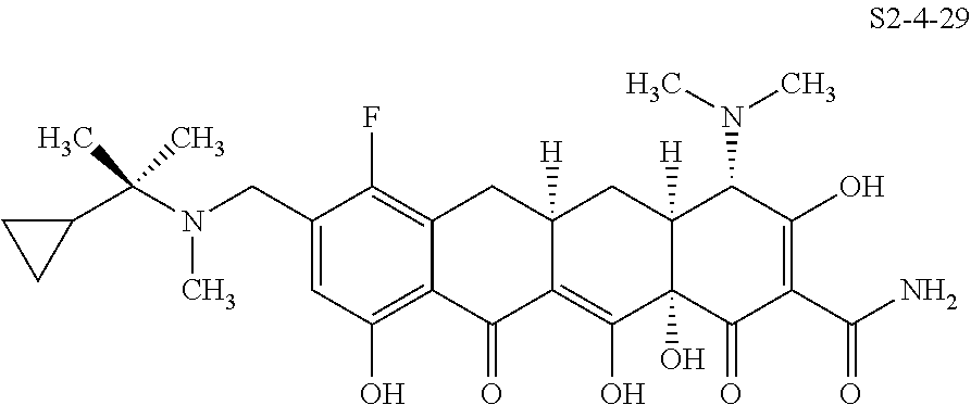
C1(CN(C(C2CC2)(C)C)C)=CC(O)=C2C(=C1F)CC1([H])CC3([H])C(O)(C(O)=C1C2=O)C(=O)C(C(N)=O)=C(O)C3N(C)C
